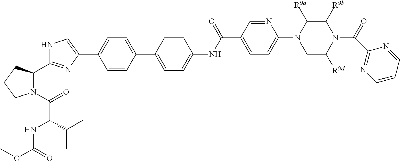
C1=CC(C2=CC=C(NC(C3=CC=C(N4CC([R9d])N(C(C5=NC=CC=N5)=O)C([R9b])C4[R9a])N=C3)=O)C=C2)=CC=C1C1=CNC(C2N(C(C(NC(OC)=O)C(C)C)=O)CCC2)=N1
